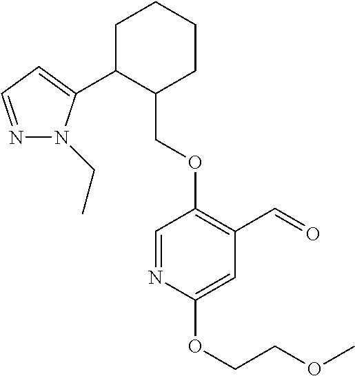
C1C(C2=CC=NN2CC)C(COC2=C(C=O)C=C(OCCOC)N=C2)CCC1
